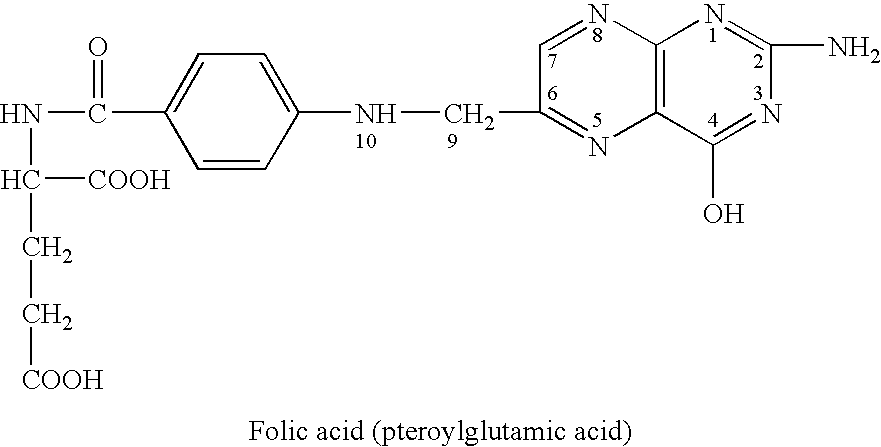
C1=C(NCC2=NC3=C(N=C2)N=C(N)N=C3O)C=CC(C(=O)NC(CC[COOH])[COOH])=C1
